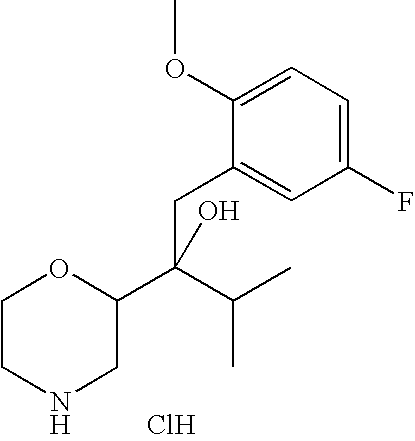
C1CNCC(C(CC2=CC(F)=CC=C2OC)(C(C)C)O)O1.Cl
